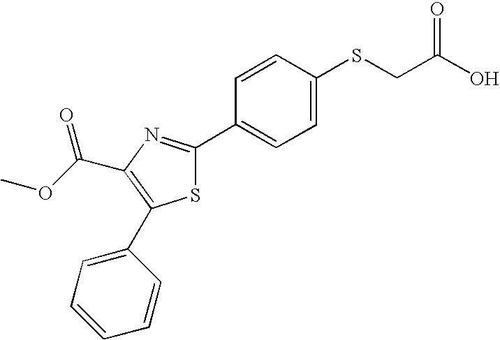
C(C1=C(C2=CC=CC=C2)SC(C2=CC=C(SCC(O)=O)C=C2)=N1)(OC)=O
